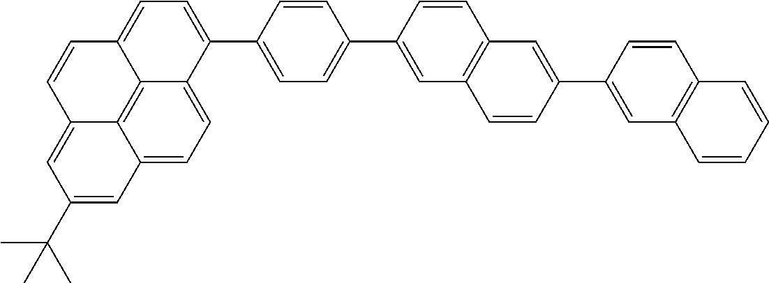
C1(C2=CC=C3C4=C5C(=CC=C24)C=C(C(C)(C)C)C=C5C=C3)=CC=C(C2=CC3=C(C=C2)C=C(C2=CC4=C(C=C2)C=CC=C4)C=C3)C=C1
